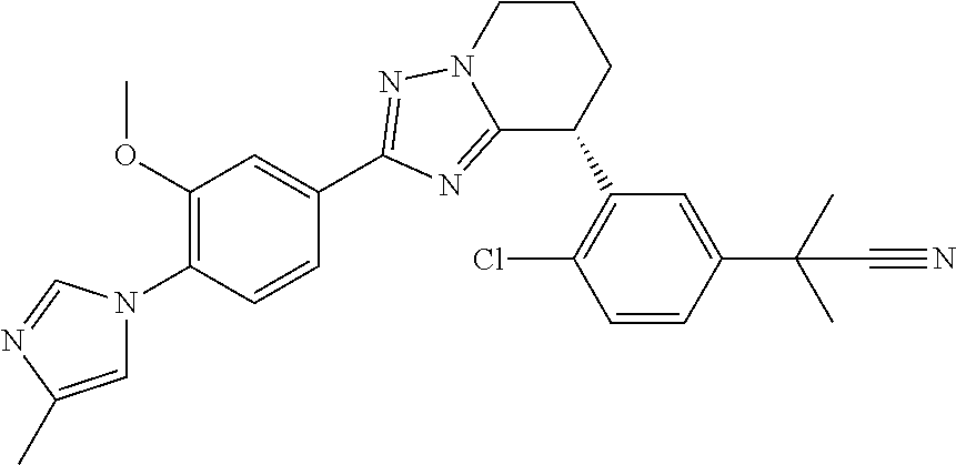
C1(OC)=C(N2C=C(C)N=C2)C=CC(C2=NN3C(=N2)C(C2=C(Cl)C=CC(C(C)(C)C#N)=C2)CCC3)=C1
